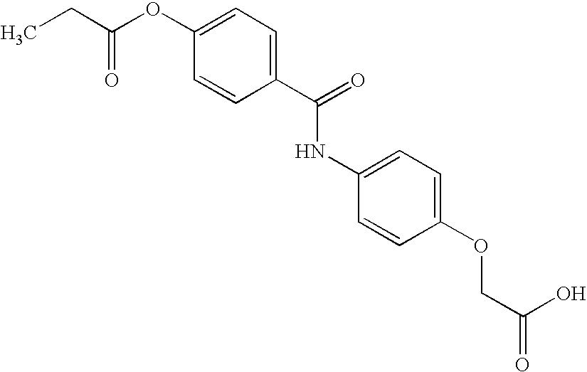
CCC(OC1=CC=C(C(NC2=CC=C(OCC(=O)O)C=C2)=O)C=C1)=O
